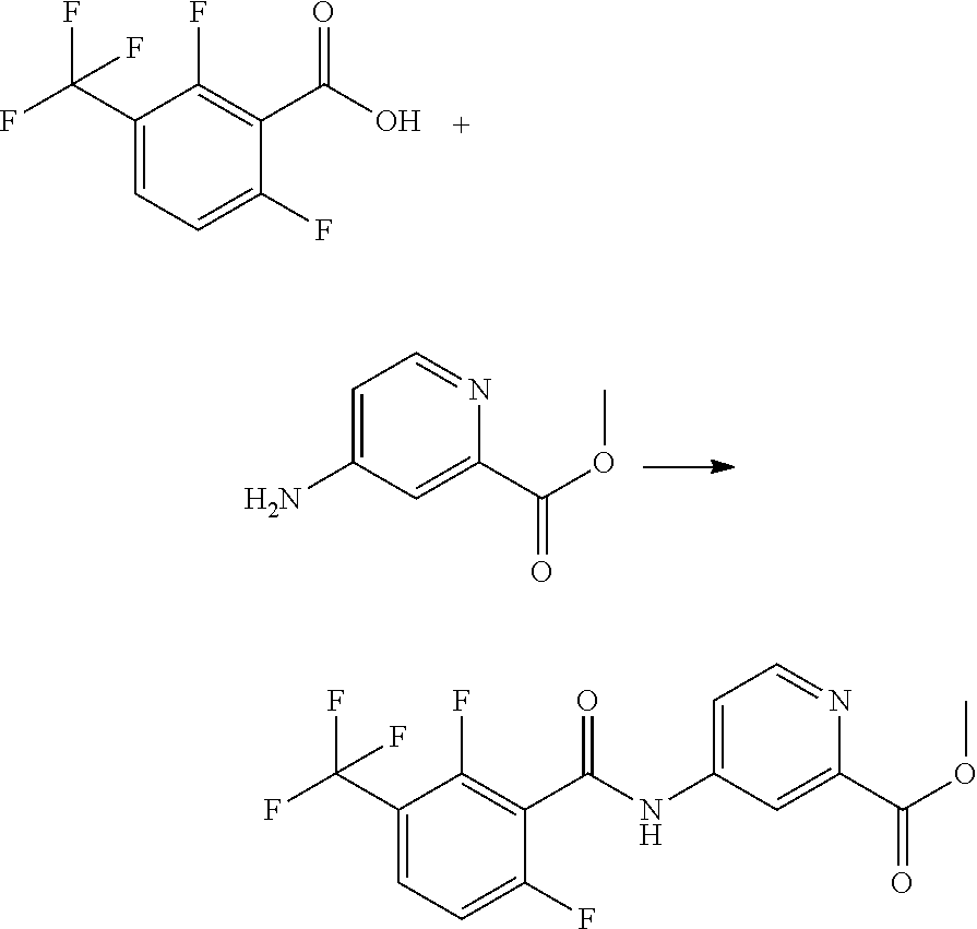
C1(C(F)(F)F)=CC=C(F)C(C(=O)O)=C1F.C1=C(N)C=C(C(OC)=O)N=C1.C1(C(F)(F)F)=CC=C(F)C(C(=O)NC2=CC=NC(C(OC)=O)=C2)=C1F
